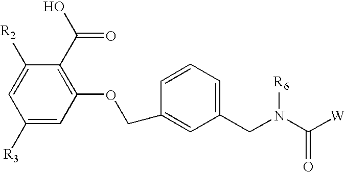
C1([R3])=CC(OCC2=CC(CN(C([W])=O)[R6])=CC=C2)=C(C(O)=O)C([R2])=C1
